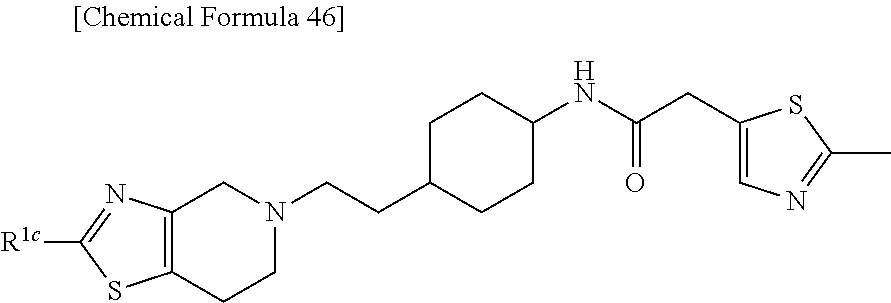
C12=C(CCN(CCC3CCC(NC(=O)CC4=CN=C(C)S4)CC3)C1)SC([R1c])=N2
